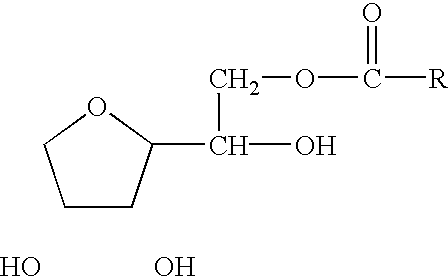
C1CC(C(O)COC([R])=O)OC1.O.O
